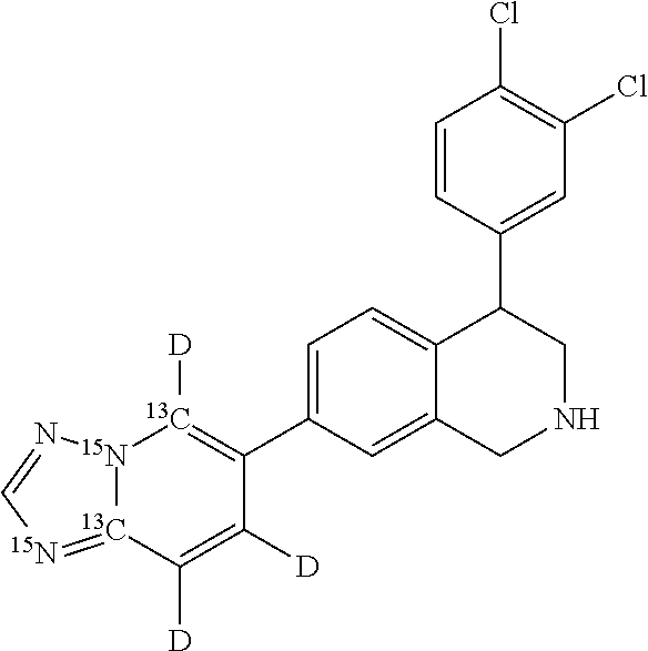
C1=CC(C2C3=CC=C(C4=[13C]([D])[15N]5[13C](=[15N]C=N5)C([D])=C4[D])C=C3CNC2)=CC(Cl)=C1Cl
